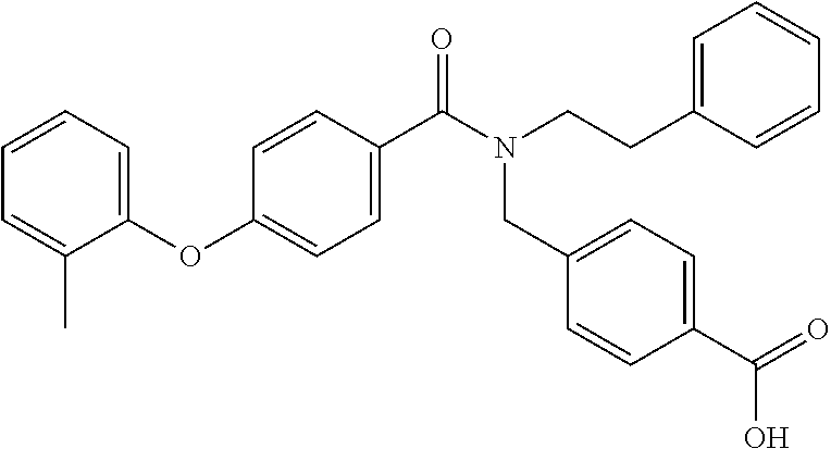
C1=CC=C(OC2=CC=C(C(N(CCC3=CC=CC=C3)CC3=CC=C(C(=O)O)C=C3)=O)C=C2)C(C)=C1
